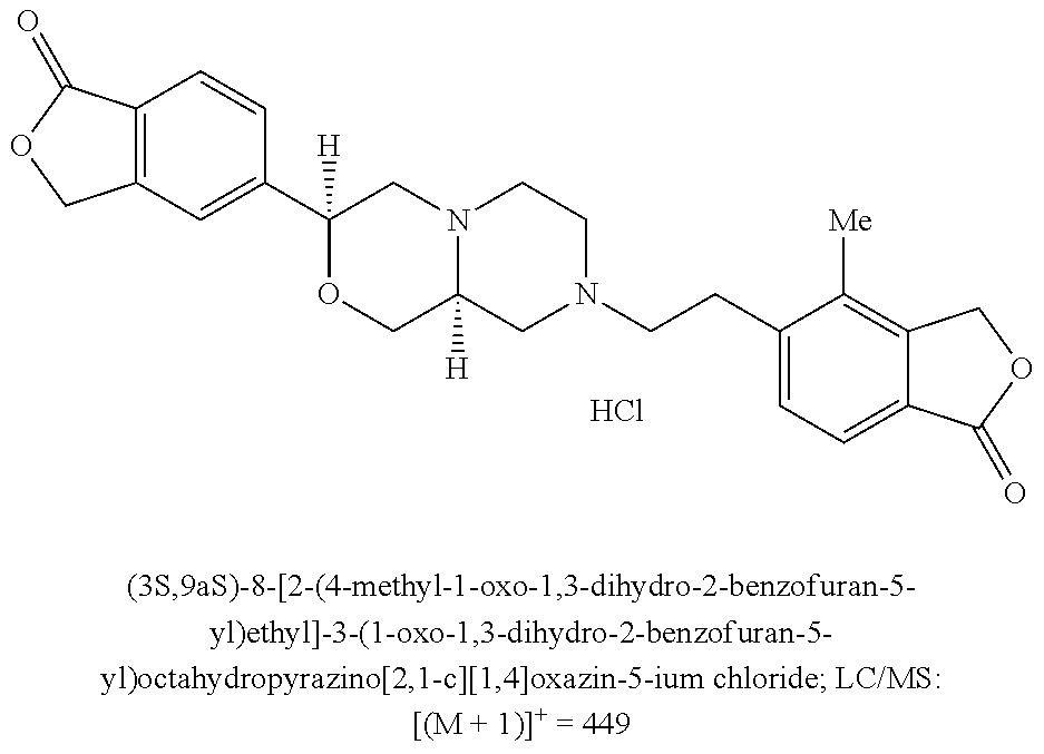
C12=C(C(=O)OC1)C=CC(C1([H])OCC3([H])N(C1)CCN(CCC1=CC=C4C(=C1[Me])COC4=O)C3)=C2.Cl
